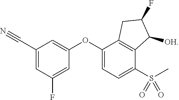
C1(OC2=CC(C#N)=CC(F)=C2)=CC=C(S(=O)(C)=O)C2=C1CC(F)C2[OH]
